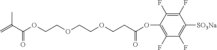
C=C(C(OCCOCCOCCC(OC1=C(F)C(F)=C([SO3Na])C(F)=C1F)=O)=O)C
